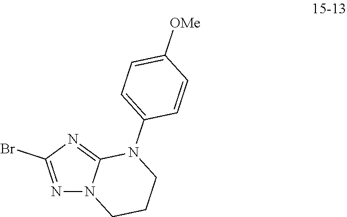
N1=C(Br)N=C2N1CCCN2C1=CC=C([OMe])C=C1
